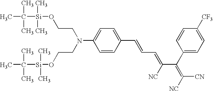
C1=CC(C=CC=C(C(=C([CN])[NC])C2=CC=C([CF3])C=C2)[NC])=CC=C1N(CCO[Si](C(C)(C)C)(C)C)CCO[Si](C(C)(C)C)(C)C
